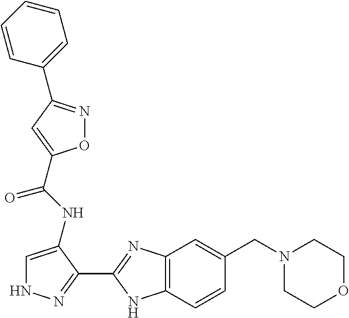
C12=C(C=CC(CN3CCOCC3)=C1)NC(C1=NNC=C1NC(=O)C1=CC(C3=CC=CC=C3)=NO1)=N2
